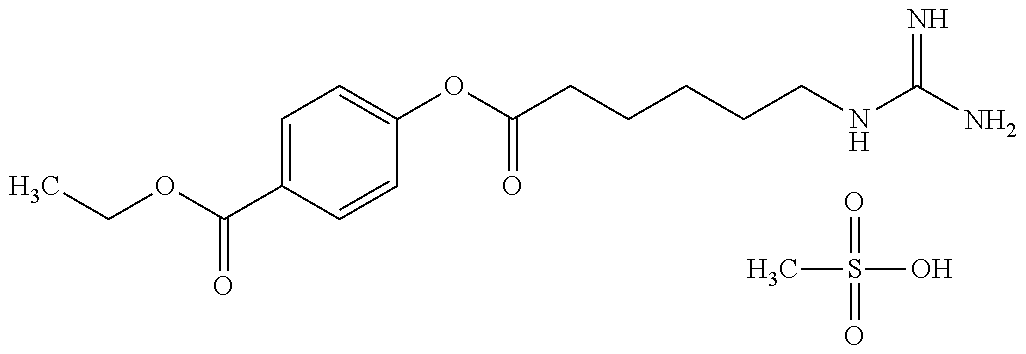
CCOC(C1=CC=C(OC(CCCCCNC(N)=N)=O)C=C1)=O.CS(=O)(=O)O
